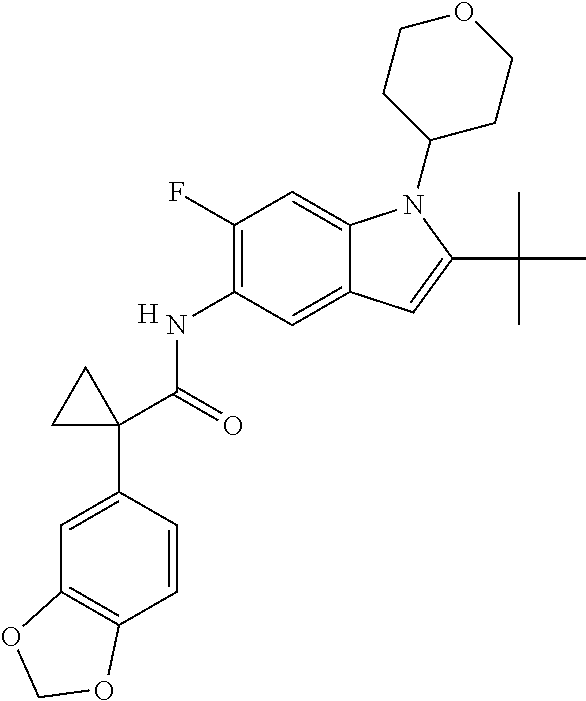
C1(NC(C2(C3=CC4=C(C=C3)OCO4)CC2)=O)=C(F)C=C2C(=C1)C=C(C(C)(C)C)N2C1CCOCC1.[H]
